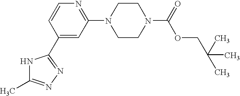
C1(C2=NN=C(C)N2)=CC(N2CCN(C(=O)OCC(C)(C)C)CC2)=NC=C1
